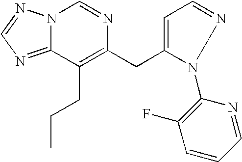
N12C(=NC=N1)C(CCC)=C(CC1=CC=NN1C1=C(F)C=CC=N1)N=C2
